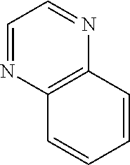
C1=NC2=C(N=C1)C=CC=C2
